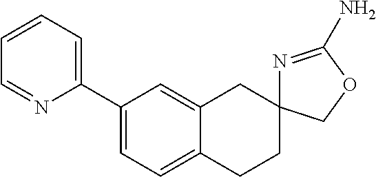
C1(C2=CC=CC=N2)=CC=C2C(=C1)CC1(CC2)N=C(N)OC1
